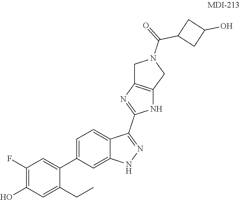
C1(C(N2CC3=C(C2)NC(C2=NNC4=CC(C5=CC(F)=C(O)C=C5CC)=CC=C24)=N3)=O)CC(O)C1
